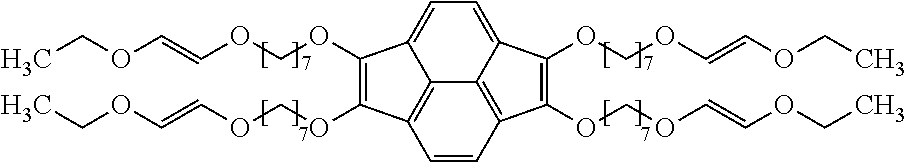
C1(OCOC=COCC)=C(OCOC=COCC)C2=C3C4=C(C(OCOC=COCC)=C(OCOC=COCC)C4=CC=C13)C=C2
